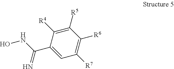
C1([R4])=C([R5])C([R6])=C([R7])C=C1C(NO)=N
